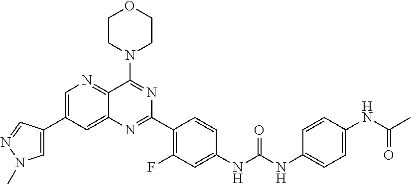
C1=C(C2=CN=C3C(=C2)N=C(C2=C(F)C=C(NC(NC4=CC=C(NC(C)=O)C=C4)=O)C=C2)N=C3N2CCOCC2)C=NN1C
